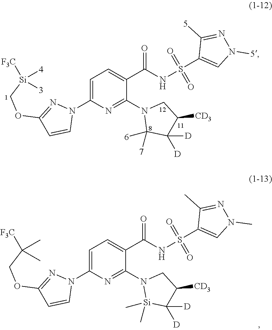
C1=C(N2N=C(OC[Si]([3])([F3C])[4])C=C2)N=C(N2C([7])([6])C([D])([D])C([CD3])C2)C(C(NS(C2=CN([5])N=C2[5])(=O)=O)=O)=C1.C1=C(N2N=C(OCC(C)([F3C])C)C=C2)N=C(N2[Si](C)(C)C([D])([D])C([CD3])C2)C(C(NS(C2=CN(C)N=C2C)(=O)=O)=O)=C1
